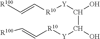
C(=C[R10][Y]C(O)C([Y][R10]C=C[R100])O)[R100]
